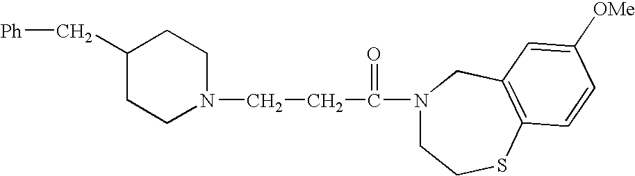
C1(C[Ph])CCN(CCC(N2CCSC3=C(C2)C=C([OMe])C=C3)=O)CC1
